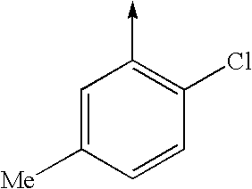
C1=C([Me])C=CC(Cl)=C1->C
